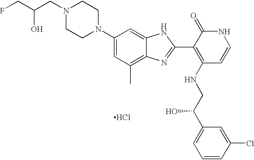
N1(CC(CF)O)CCN(C2=CC(C)=C3C(=C2)NC(C2=C(NCC(C4=CC=CC(Cl)=C4)O)C=CNC2=O)=N3)CC1.Cl
